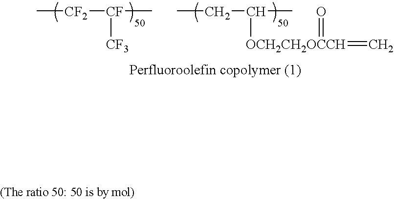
C[CF2][CF](C)[CF3].CCC(C)[OCH2CH2OCCH](=C)=O
